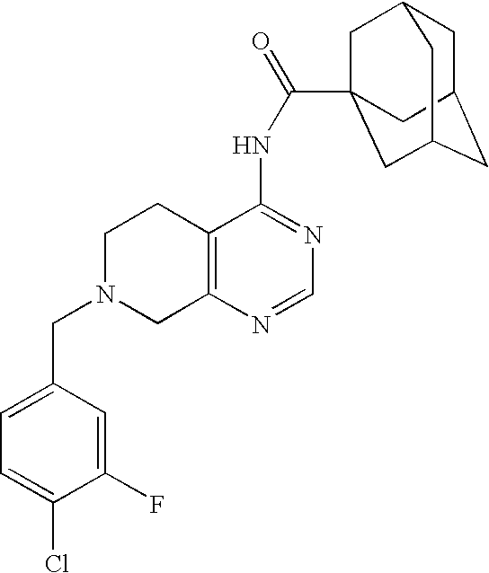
C1N(CC2=CC=C(Cl)C(F)=C2)CC2=C(C1)C(NC(=O)C13CC4CC(CC(C1)C4)C3)=NC=N2
